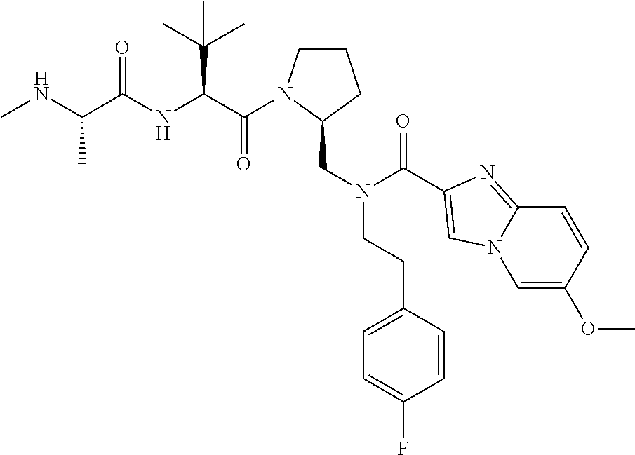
CNC(C(NC(C(=O)N1CCCC1CN(CCC1=CC=C(F)C=C1)C(=O)C1=CN2C=C(OC)C=CC2=N1)C(C)(C)C)=O)C
